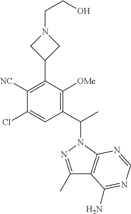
C(CO)N1CC(C2=C([NC])C(Cl)=CC(C(C)N3C4=C(C(C)=N3)C(N)=NC=N4)=C2[OMe])C1
